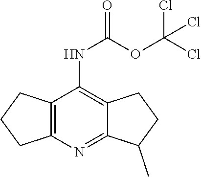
C12=NC3=C(C(NC(=O)OC(Cl)(Cl)Cl)=C1CCC2C)CCC3
